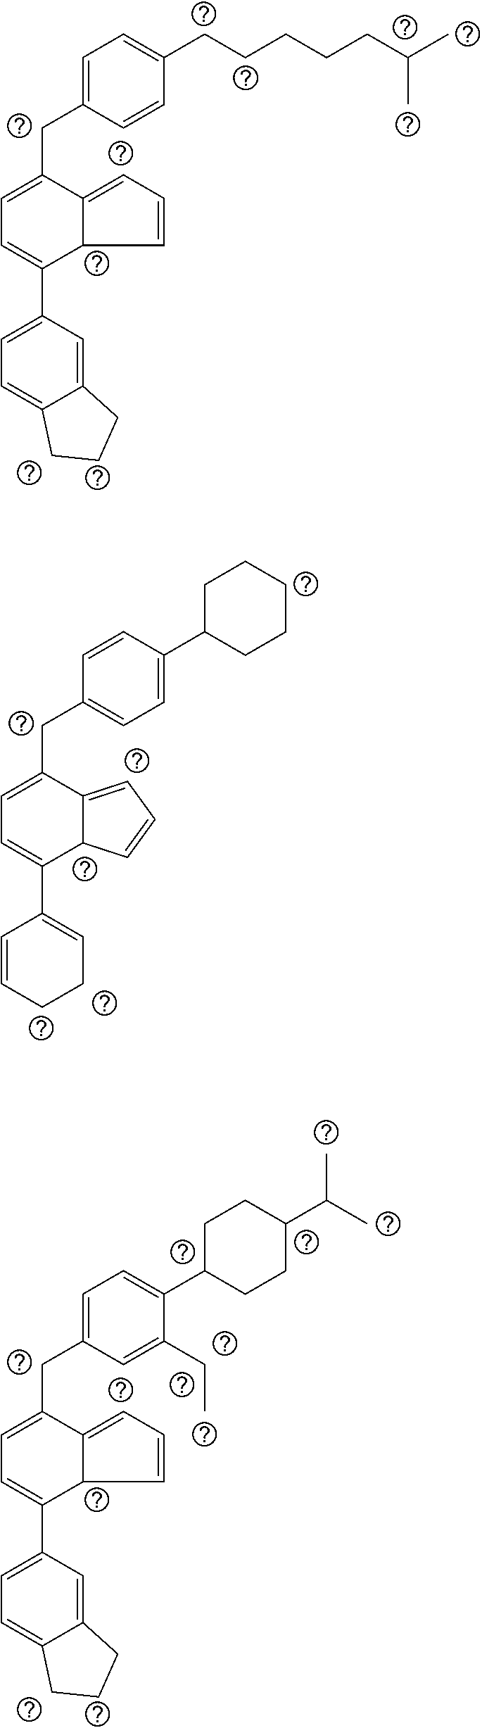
C1C(C2=CC=C(CC3=CC=C(C4=CCCC=C4)C4C3=CC=C4)C=C2)CCCC1.C1=C(CCCCCC(C)C)C=CC(CC2=CC=C(C3=CC=C4C(=C3)CCC4)C3C2=CC=C3)=C1.C1=C(C2CCC(C(C)C)CC2)C(CC)=CC(CC2=CC=C(C3=CC=C4C(=C3)CCC4)C3C2=CC=C3)=C1
